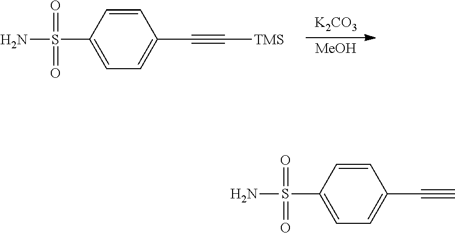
[K2CO3].[MeOH].C1(S(=O)(=O)N)=CC=C(C#C[TMS])C=C1.C1(S(=O)(=O)N)=CC=C(C#C)C=C1
